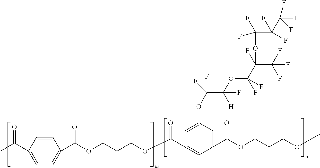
C1=C(OC(F)(F)C(OC(C(C(F)(F)F)(F)OC(C(C(F)(F)F)(F)F)(F)F)(F)F)([H])F)C=C(C(=O)OCCCOC)C=C1C(=O)OCCCOC(C1=CC=C(C(C)=O)C=C1)=O
